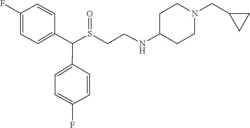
S(CCNC1CCN(CC2CC2)CC1)(C(C1=CC=C(F)C=C1)C1=CC=C(F)C=C1)=O
